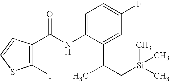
C1(I)=C(C(NC2=CC=C(F)C=C2C(C)C[Si](C)(C)C)=O)C=CS1
